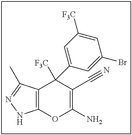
C12=C(C(C)=NN1)C(C1=CC([F3C])=CC(Br)=C1)([F3C])C(C#N)=C(N)O2
